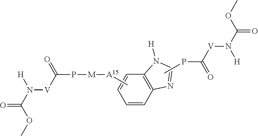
C1=CC2=C(N([H])C=N2)C=C1.P(C(=O)[V]N(C(OC)=O)[H])C.C(=O)(N([V]C(P[M][A15]C)=O)[H])OC
